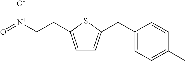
C1=C(CC[N+](=O)[O-])SC(CC2=CC=C(C)C=C2)=C1
